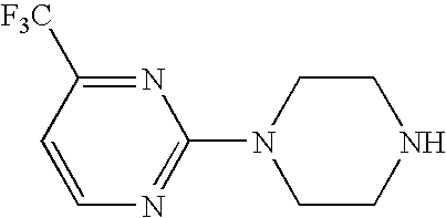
C1=CC([F3C])=NC(N2CCNCC2)=N1
